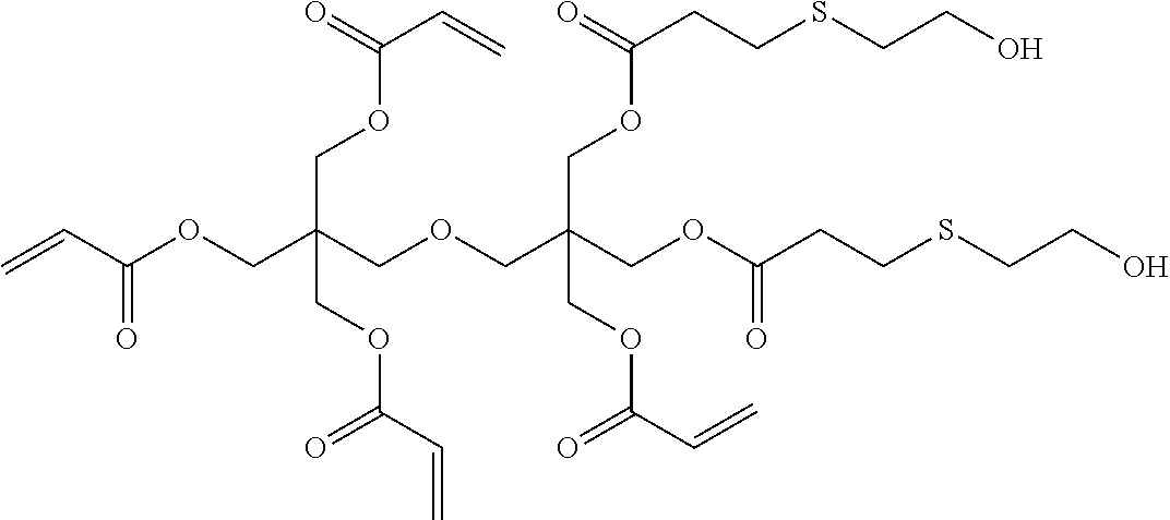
C=CC(OCC(COCC(COC(CCSCCO)=O)(COC(CCSCCO)=O)COC(C=C)=O)(COC(C=C)=O)COC(C=C)=O)=O
